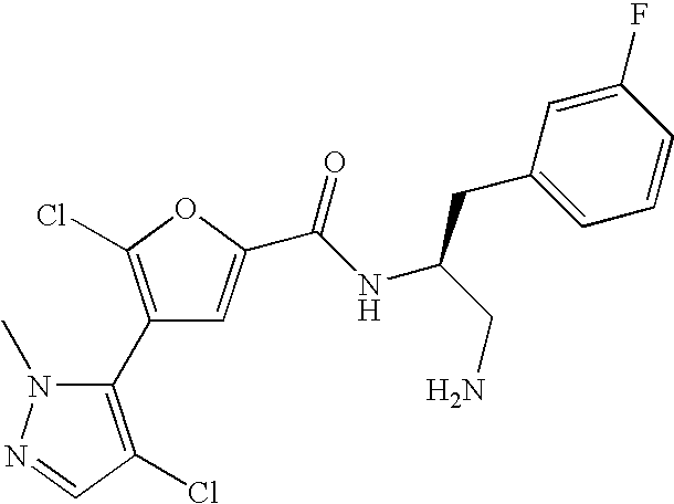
C1(C2=C(Cl)C=NN2C)=C(Cl)OC(C(NC(CN)CC2=CC=CC(F)=C2)=O)=C1
